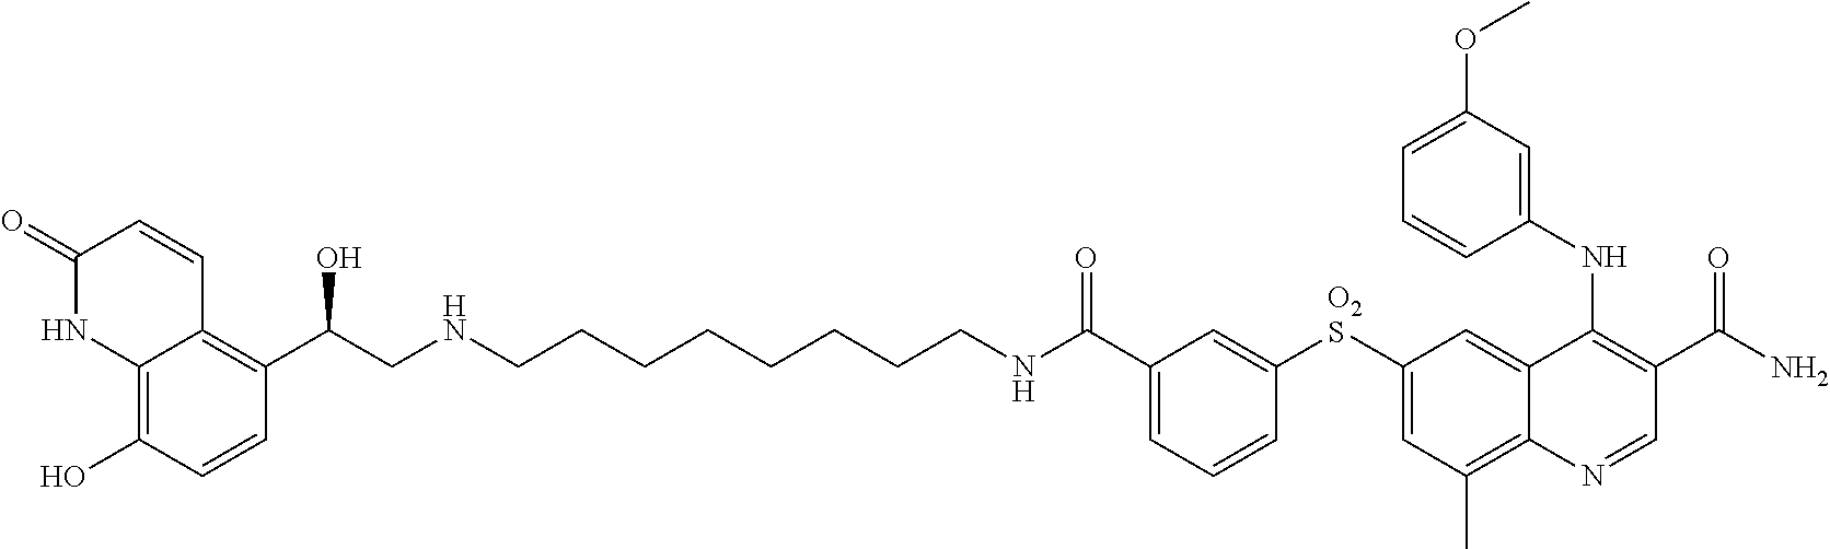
C12=C(O)C=CC(C(CNCCCCCCCCNC(C3=CC=CC([O2S]C4=CC(C)=C5C(=C4)C(NC4=CC(OC)=CC=C4)=C(C(N)=O)C=N5)=C3)=O)O)=C1C=CC(=O)N2
